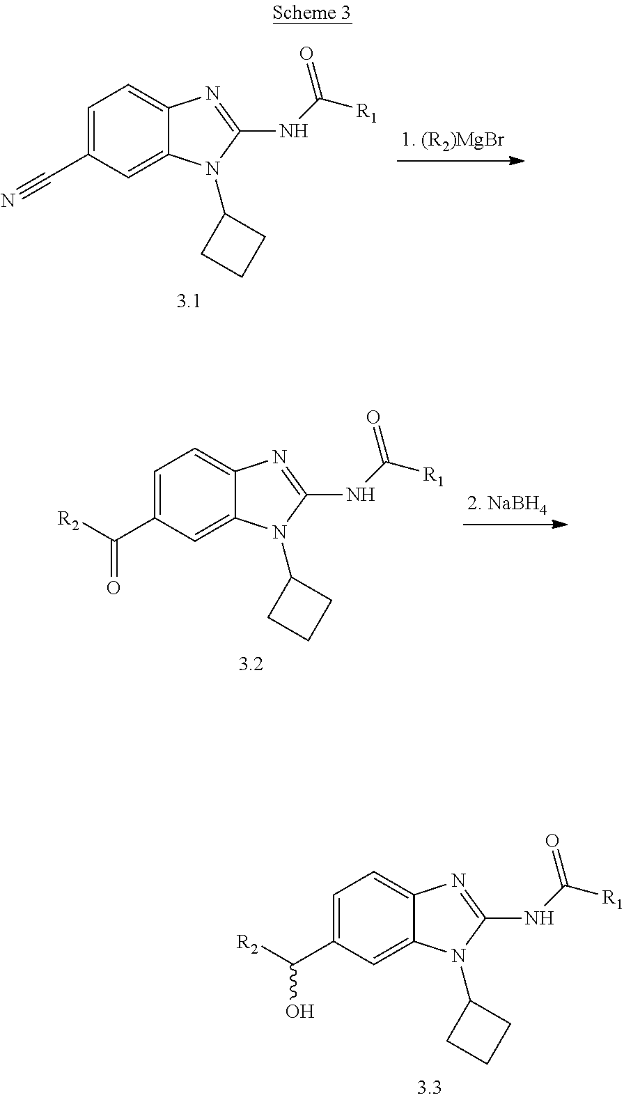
C1=C2C(=CC=C1C#N)N=C(NC([R1])=O)N2C1CCC1.C1=C2C(=CC=C1C([R2])=O)N=C(NC([R1])=O)N2C1CCC1.C1=C2C(=CC=C1C([R2])O)N=C(NC([R1])=O)N2C1CCC1
